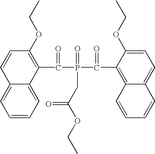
C1=CC=C2C(=C1)C=CC(OCC)=C2C(P(C(C1=C2C(=CC=C1OCC)C=CC=C2)=O)(=O)CC(OCC)=O)=O
